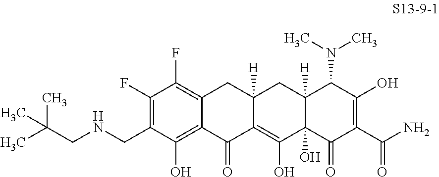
C1(F)=C(CNCC(C)(C)C)C(O)=C2C(=C1F)CC1([H])C(=C(O)C3(O)C([H])(C1)C(N(C)C)C(O)=C(C(N)=O)C3=O)C2=O
